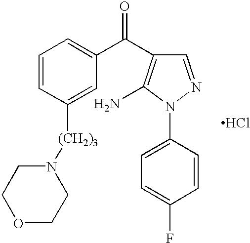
C1=CC([(CH2)3]N2CCOCC2)=CC(C(=O)C2=C(N)N(C3=CC=C(F)C=C3)N=C2)=C1.Cl
